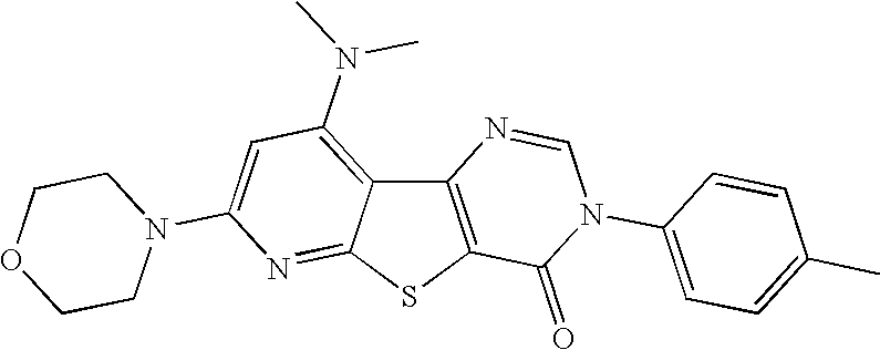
C12=C(SC3=NC(N4CCOCC4)=CC(N(C)C)=C13)C(=O)N(C1=CC=C(C)C=C1)C=N2
